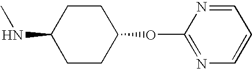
C1CC(NC)CCC1OC1=NC=CC=N1
